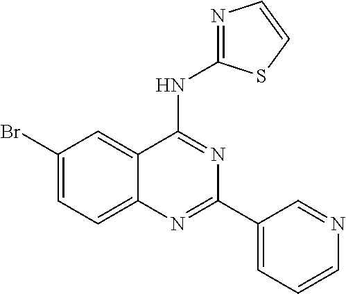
C1(Br)=CC=C2C(=C1)C(NC1=NC=CS1)=NC(C1=CC=CN=C1)=N2
